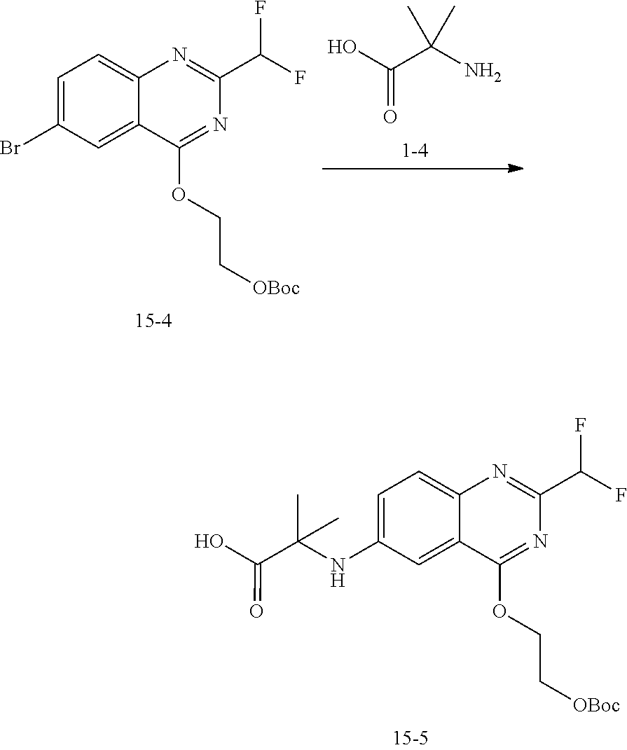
C1=C(NC(C)(C(=O)O)C)C=C2C(=C1)N=C(C(F)F)N=C2OCC[OBoc].C1=C(Br)C=C2C(=C1)N=C(C(F)F)N=C2OCC[OBoc].OC(C(N)(C)C)=O
